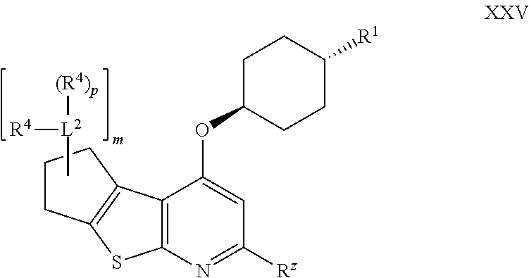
C12=C(N=C([Rz])C=C1OC1CCC([R1])CC1)SC1=C2CCC1.C[L2]([(R4)p])[R4]
